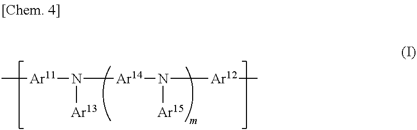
C[Ar11]N([Ar13])[Ar14]N([Ar12]C)[Ar15]
